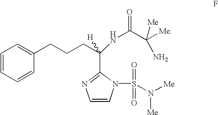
C1=CC=CC(CCCC([H])(C2=NC=CN2S(=O)(=O)N([Me])[Me])NC(=O)C([Me])([Me])N)=C1
